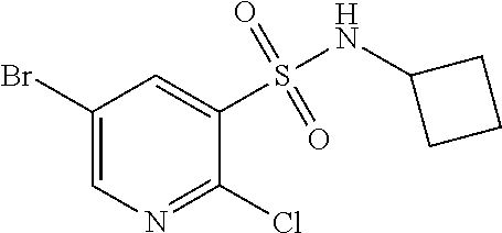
C1(Br)=CN=C(Cl)C(S(=O)(=O)NC2CCC2)=C1
